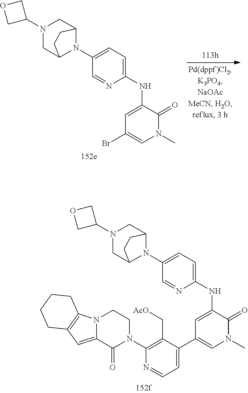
C1(NC2=CC(Br)=CN(C)C2=O)=CC=C(N2C3CN(C4COC4)CC2CC3)C=N1.C1(NC2=CC(C3=CC=NC(N4CCN5C(=CC6=C5CCCC6)C4=O)=C3C[AcO])=CN(C)C2=O)=CC=C(N2C3CN(C4COC4)CC2CC3)C=N1
